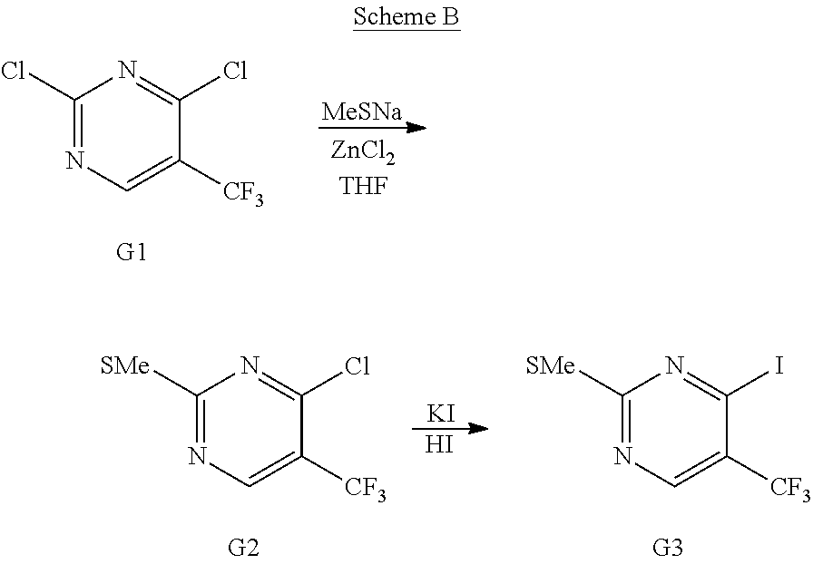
C1(Cl)=NC=C([CF3])C(Cl)=N1.[MeSNa].C1([SMe])=NC=C([CF3])C(Cl)=N1.[KI].I.C1([SMe])=NC=C([CF3])C(I)=N1
